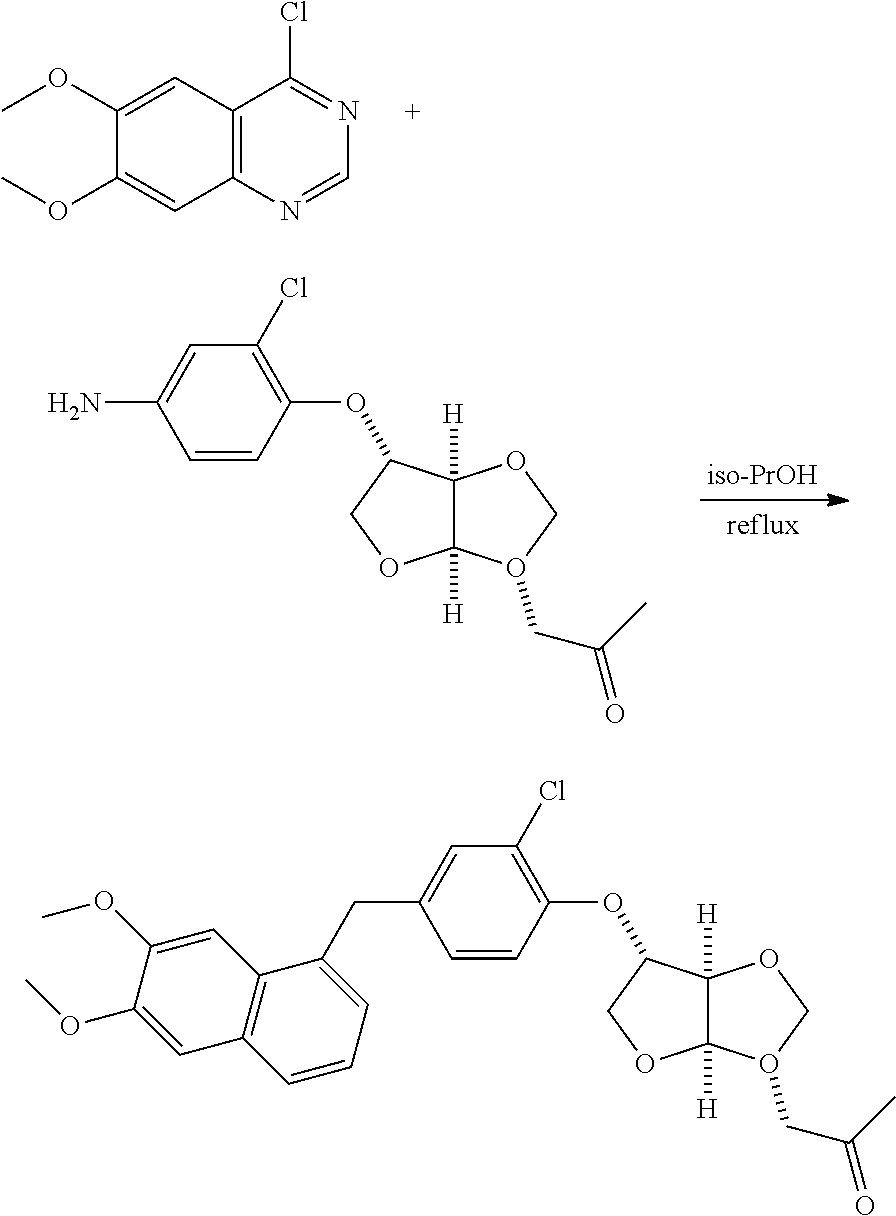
C12=C(N=CN=C1Cl)C=C(OC)C(OC)=C2.C1=C(N)C=CC(OC2C3([H])C([H])(OC2)O(CC(C)=O)CO3)=C1Cl.C1=C(CC2=CC=CC3=C2C=C(OC)C(OC)=C3)C=CC(OC2C3([H])C([H])(OC2)O(CC(C)=O)CO3)=C1Cl
